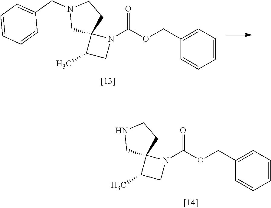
C1(C)CN(C(OCC2=CC=CC=C2)=O)C12CNCC2.C1(C)CN(C(OCC2=CC=CC=C2)=O)C12CN(CC1=CC=CC=C1)CC2
